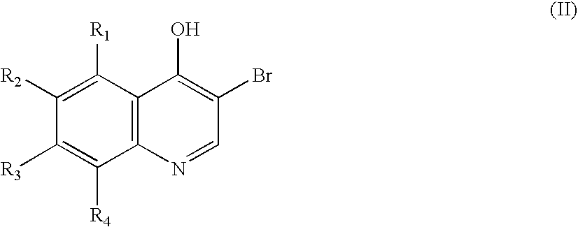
C1([R2])=C([R1])C2=C(C([R4])=C1[R3])N=CC(Br)=C2O
